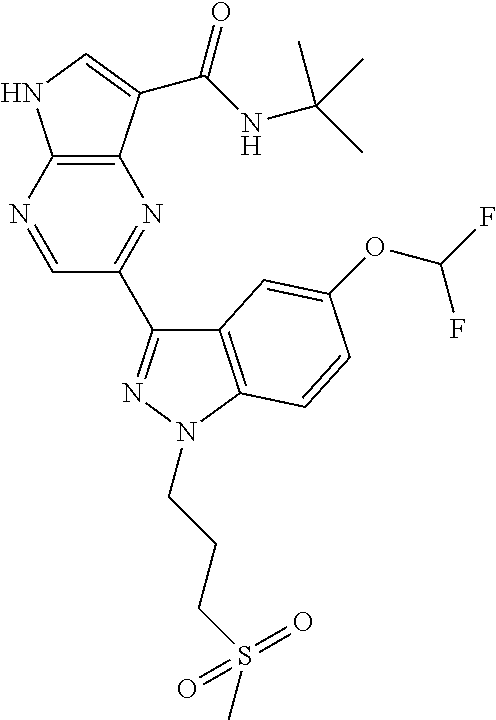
C12=C(N=CC(C3=NN(CCCS(C)(=O)=O)C4=C3C=C(OC(F)F)C=C4)=N1)NC=C2C(NC(C)(C)C)=O
